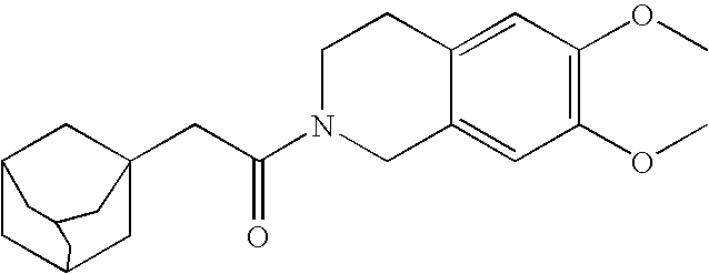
C(C(=O)N1CC2=CC(OC)=C(OC)C=C2CC1)C12CC3CC(C1)CC(C3)C2
